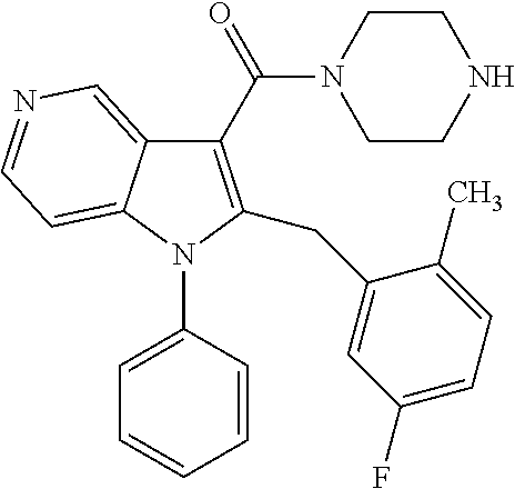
C1(C(N2CCNCC2)=O)=C(CC2=CC(F)=CC=C2C)N(C2=CC=CC=C2)C2=CC=NC=C12
